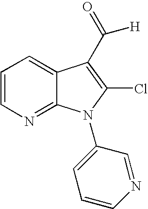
C1=CN=C2C(=C1)C(C(=O)[H])=C(Cl)N2C1=CC=CN=C1
